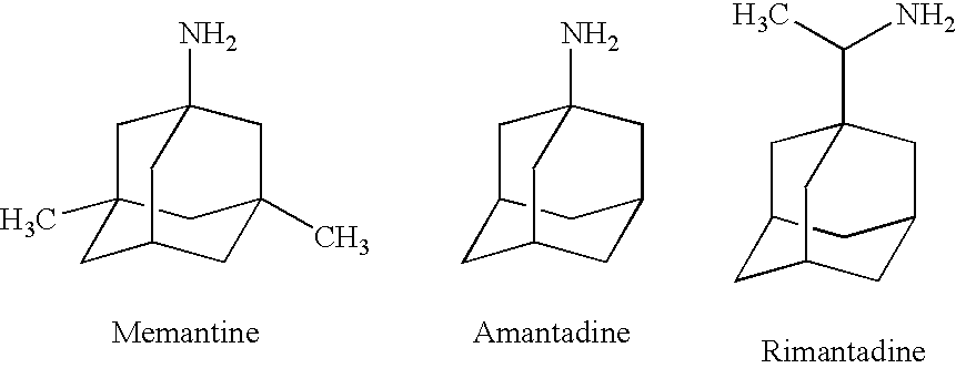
C1C2(C)CC3(C)CC1CC(N)(C3)C2.C1C2CC3CC1CC(N)(C3)C2.C1C2CC3CC1CC(C(N)C)(C3)C2
